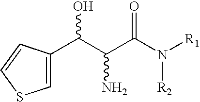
C(C(C(N([R1])[R2])=O)N)(O)C1=CSC=C1
